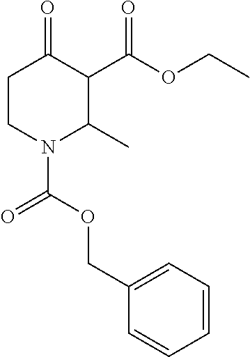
C1=CC=C(COC(N2C(C)C(C(OCC)=O)C(=O)CC2)=O)C=C1
